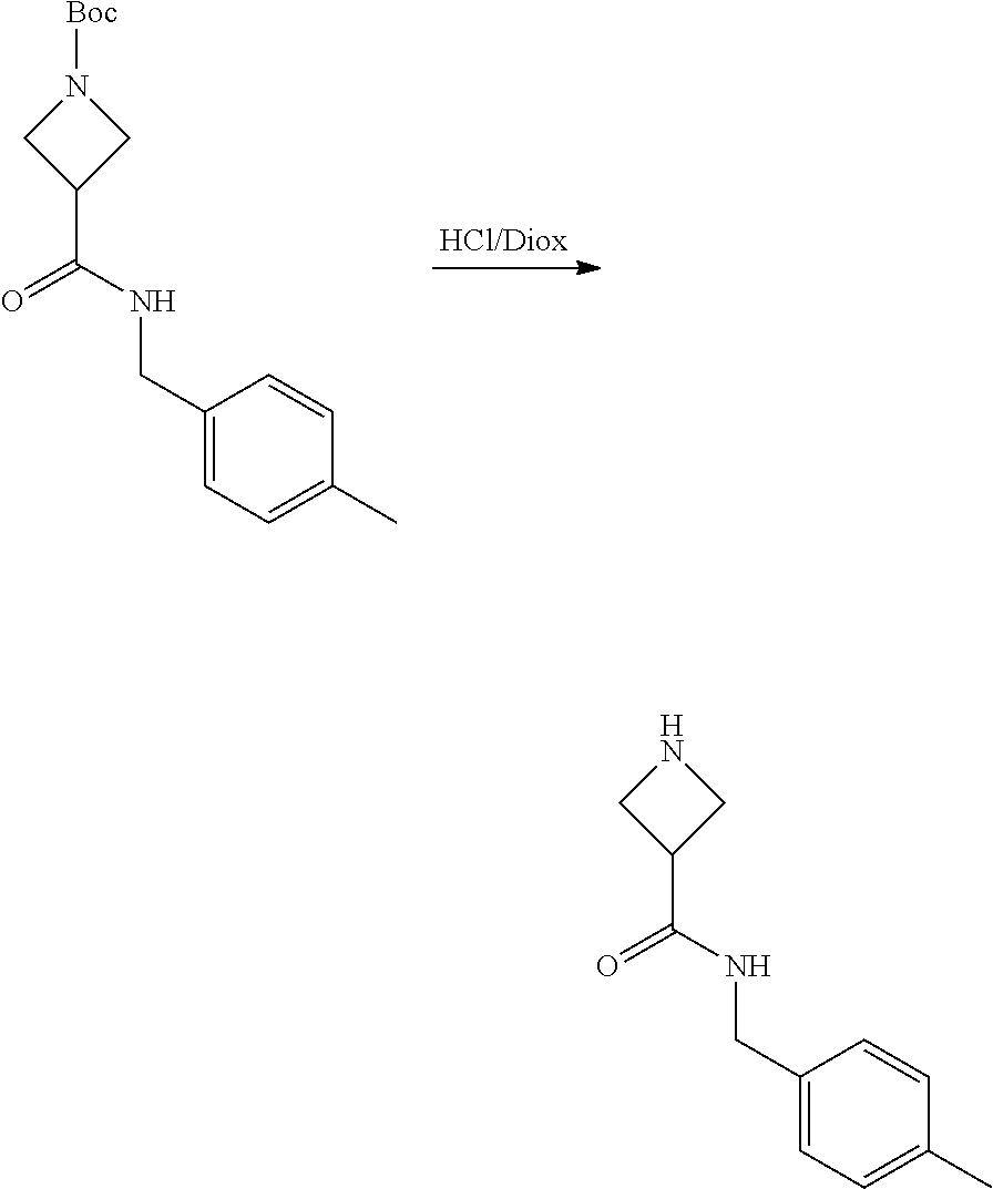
N1([Boc])CC(C(NCC2=CC=C(C)C=C2)=O)C1.N1CC(C(NCC2=CC=C(C)C=C2)=O)C1
